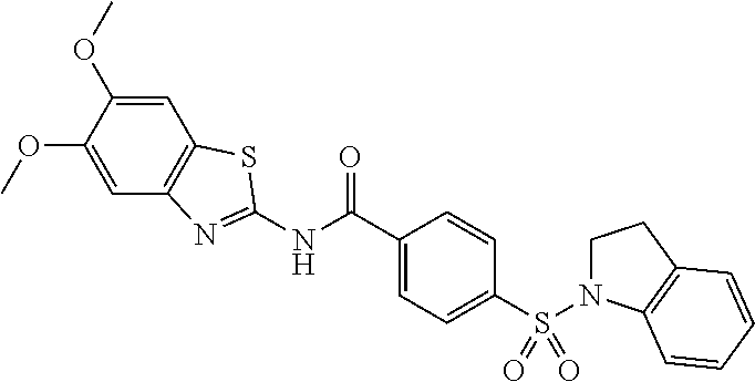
C1=C(OC)C(OC)=CC2=C1SC(NC(C1=CC=C(S(N3CCC4=C3C=CC=C4)(=O)=O)C=C1)=O)=N2
